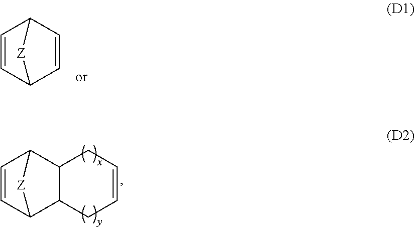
C1=CC2C=CC1[Z]2.C1=CC2C3C(C1[Z]2)CC=CC3
